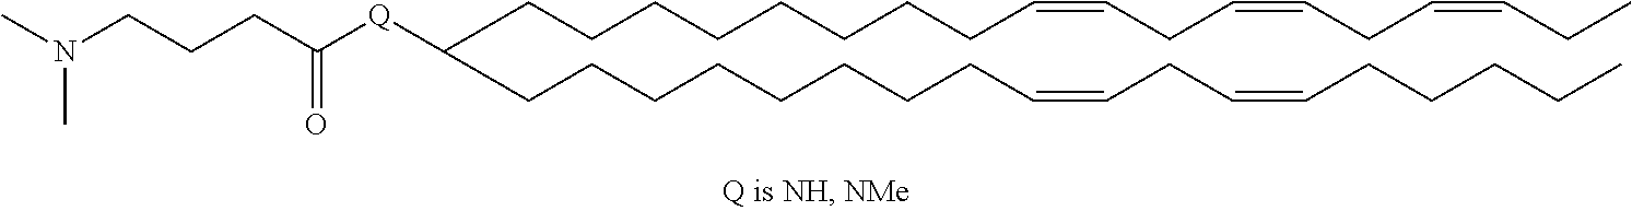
C(CCCCCCC=CCC=CCC=CCC)CC(CCCCCCCCC=CCC=CCCCCC)[Q]C(CCCN(C)C)=O
